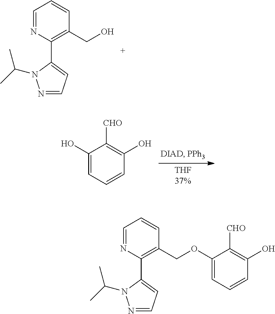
C1=NC(C2=CC=NN2C(C)C)=C(CO)C=C1.C1(O)=CC=CC(O)=C1[CHO].C1=NC(C2=CC=NN2C(C)C)=C(COC2=CC=CC(O)=C2[CHO])C=C1
